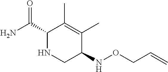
C1(C(N)=O)NCC(NOCC=C)C(C)=C1C
